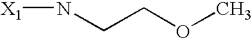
[X1]NCCOC
